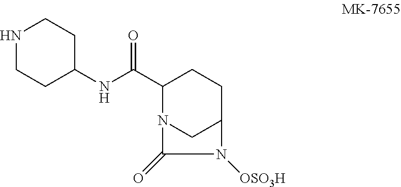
N1CCC(NC(C2N3CC(CC2)N([OSO3H])C3=O)=O)CC1
